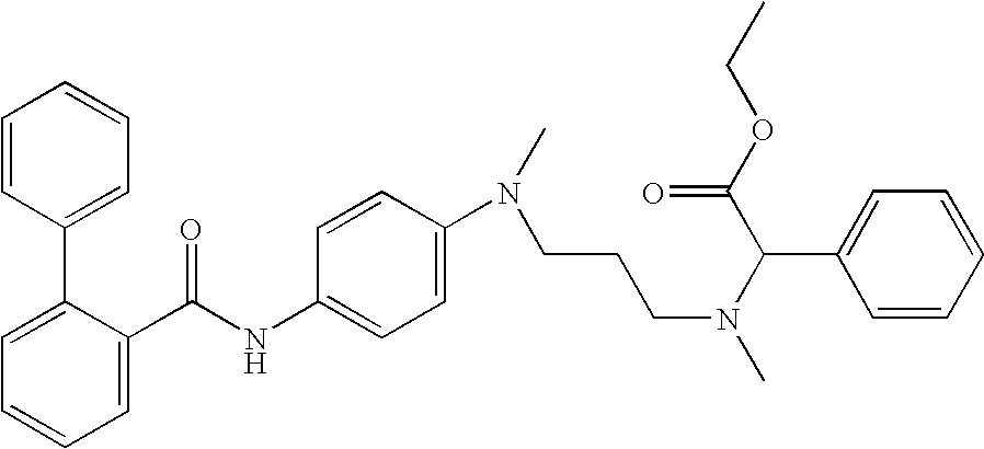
C1=C(C(NC2=CC=C(N(C)CCCN(C)C(C(OCC)=O)C3=CC=CC=C3)C=C2)=O)C(C2=CC=CC=C2)=CC=C1
